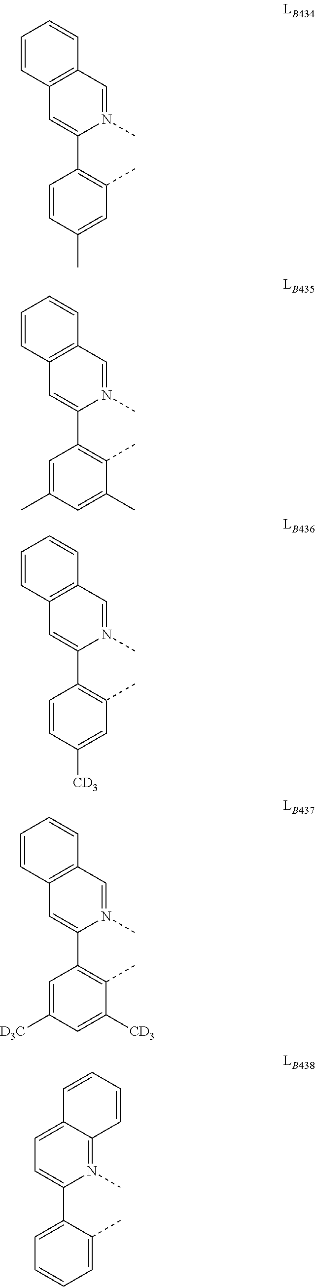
C1=CC(C)=CC(C)=C1C1=CC2=C(C=N1C)C=CC=C2.C1=C(C)C=C(C)C(C)=C1C1=CC2=C(C=N1C)C=CC=C2.C1=CC([CD3])=CC(C)=C1C1=CC2=C(C=N1C)C=CC=C2.C1=C([D3C])C=C([CD3])C(C)=C1C1=CC2=C(C=N1C)C=CC=C2.C1=C(C2=CC=C3C(=N2C)C=CC=C3)C(C)=CC=C1
